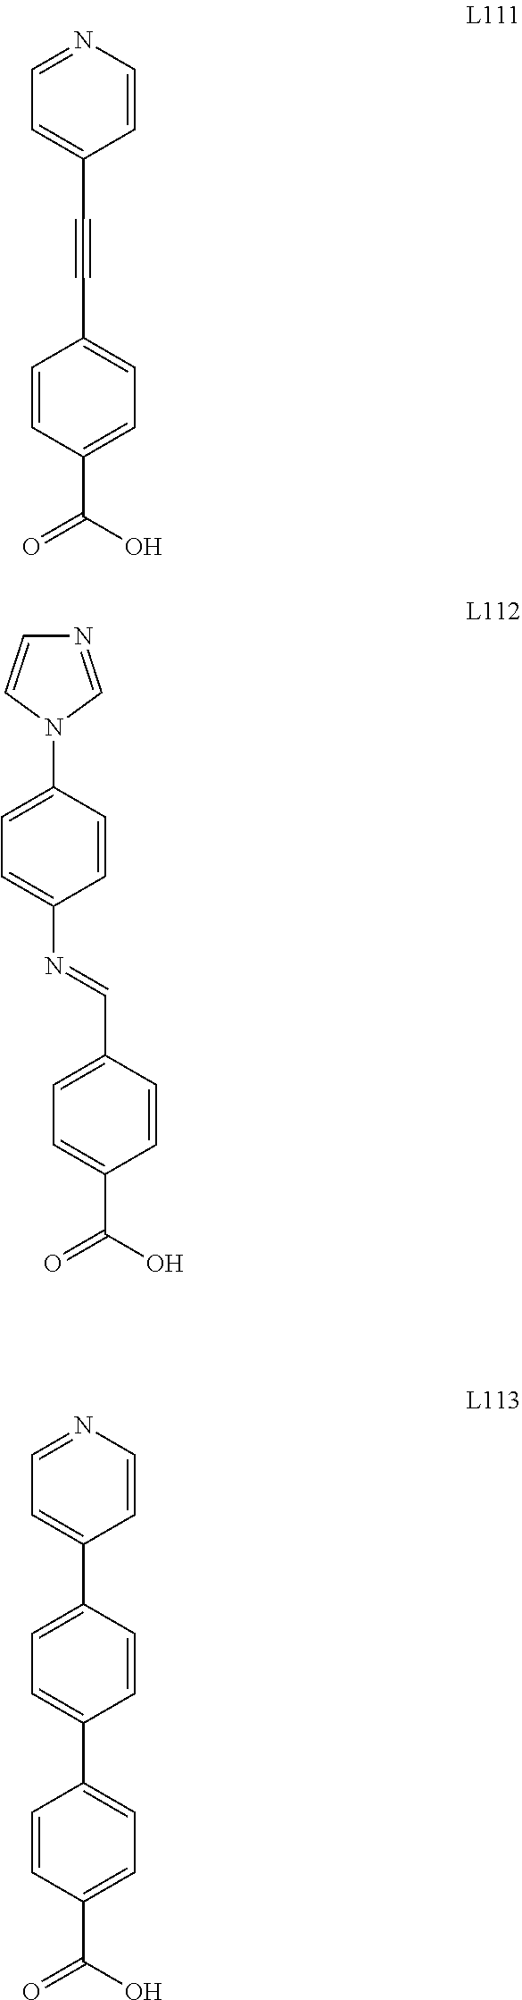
C(C1=CC=C(C(=O)O)C=C1)#CC1=CC=NC=C1.C1=CC(C(O)=O)=CC=C1C=NC1=CC=C(N2C=NC=C2)C=C1.C1(C2=CC=NC=C2)=CC=C(C2=CC=C(C(O)=O)C=C2)C=C1
